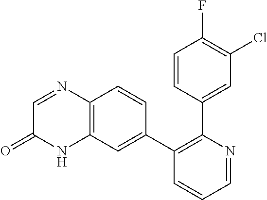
C1=CC(C2=C(C3=CC4=C(C=C3)N=CC(=O)N4)C=CC=N2)=CC(Cl)=C1F
